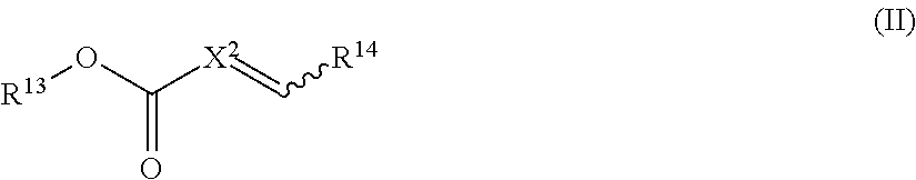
[R13]OC([X2]=C[R14])=O
